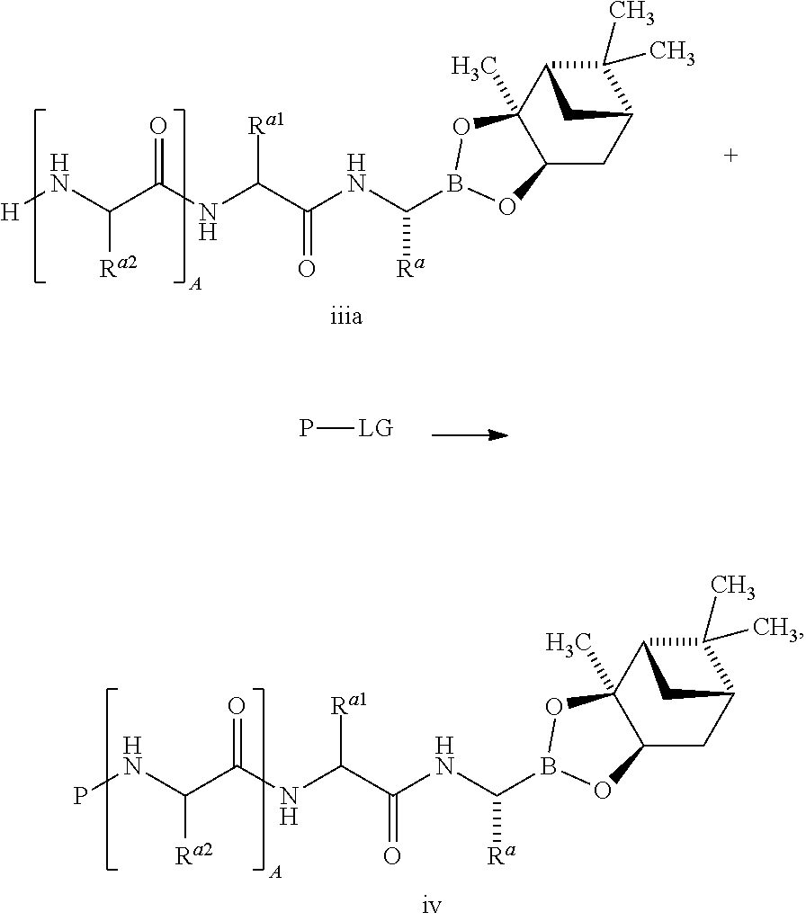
[H]NC(C(NC(C(NC([Ra])B1OC2(C)C3C(C)(C)C(CC2O1)C3)=O)[Ra1])=O)[Ra2].P[LG].PNC(C(NC(C(NC([Ra])B1OC2(C)C3C(C)(C)C(CC2O1)C3)=O)[Ra1])=O)[Ra2]
